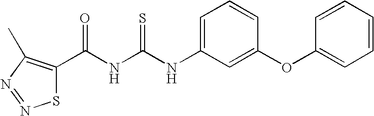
C(NC(NC1=CC=CC(OC2=CC=CC=C2)=C1)=S)(=O)C1=C(C)N=NS1
